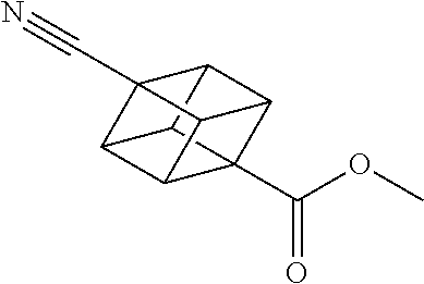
C12C3(C(OC)=O)C4C1C1(C#N)C2C3C41
